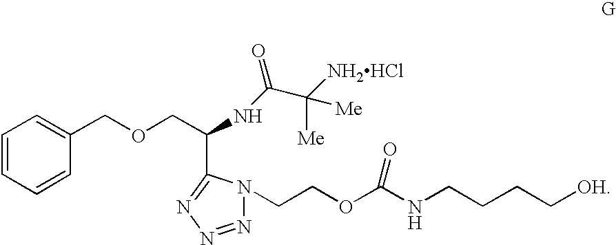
C1=CC=CC(COCC(NC(C([NH2HCl])([Me])[Me])=O)C2=NN=NN2CCOC(NCCCC[OH])=O)=C1
